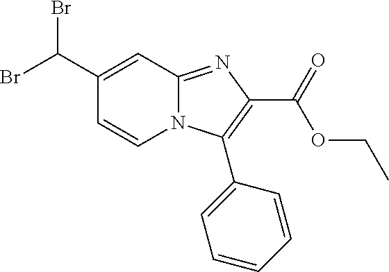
C1(C(Br)Br)=CC2=NC(C(OCC)=O)=C(C3=CC=CC=C3)N2C=C1
